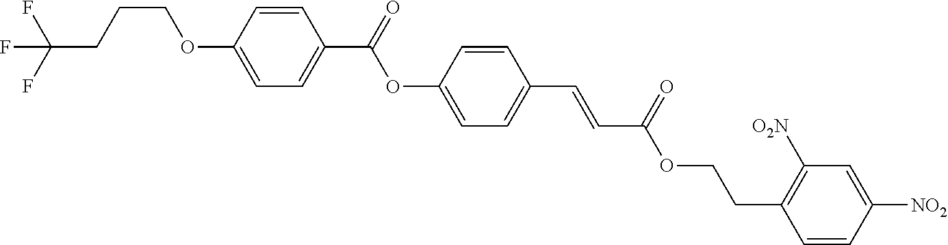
C1(OCCCC(F)(F)F)=CC=C(C(OC2=CC=C(C=CC(OCCC3=C([O2N])C=C([NO2])C=C3)=O)C=C2)=O)C=C1
